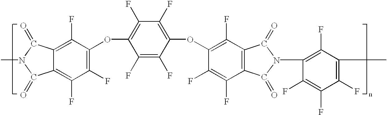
C1(F)=C(OC2=C(F)C(F)=C(OC3=C(F)C4=C(C(F)=C3F)C(=O)N(C3=C(F)C(C)=C(F)C(F)=C3F)C4=O)C(F)=C2F)C(F)=C2C(=C1F)C(=O)N(C)C2=O
